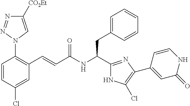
C1(Cl)=CC(C=CC(NC(C2=NC(C3=CC(=O)NC=C3)=C(Cl)N2)CC2=CC=CC=C2)=O)=C(N2C=C([CO2Et])N=N2)C=C1
